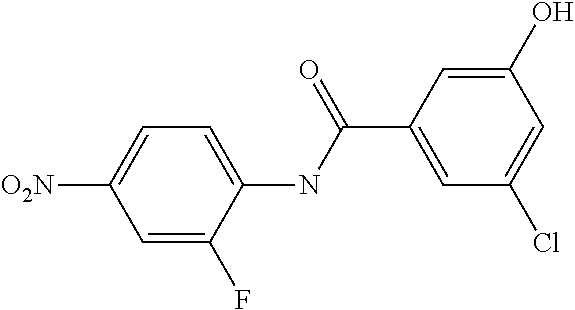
C1=C(F)C(NC(C2=CC(Cl)=CC(O)=C2)=O)=CC=C1[O2N]
